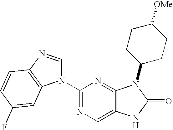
C1(N2C=NC3=C2C=C(F)C=C3)=NC=C2C(=N1)N(C1CCC([OMe])CC1)C(=O)N2
